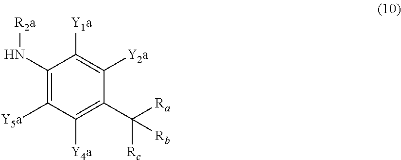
N(C1=C([Y5a])C([Y4a])=C(C([Ra])([Rc])[Rb])C([Y2a])=C1[Y1a])[R2a]
